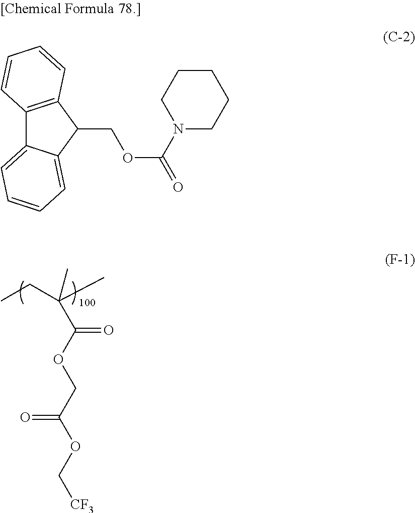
CC(C(OCC(OC[CF3])=O)=O)(C)CC.C12=C(C(COC(=O)N3CCCCC3)C3=CC=CC=C13)C=CC=C2
